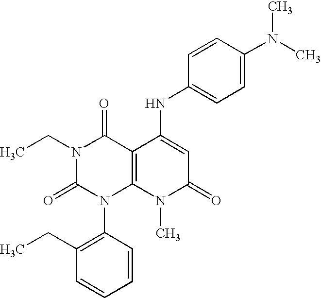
N1(CC)C(=O)N(C2=C(CC)C=CC=C2)C2=C(C1=O)C(NC1=CC=C(N(C)C)C=C1)=CC(=O)N2C
